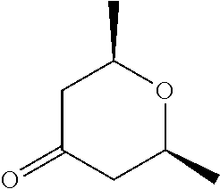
C1C(=O)CC(C)OC1C
